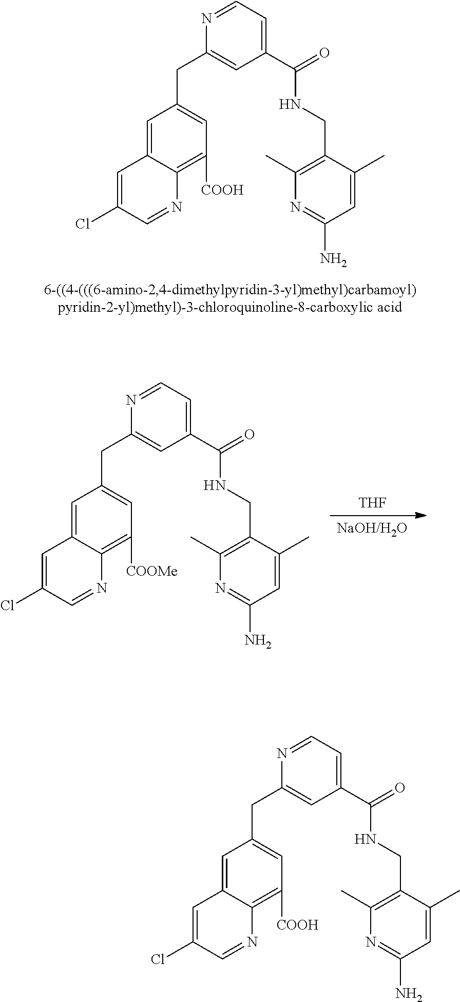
C1=C2C(=C([COOH])C=C1CC1=CC(C(=O)NCC3=C(C)N=C(N)C=C3C)=CC=N1)N=CC(Cl)=C2.[NaOH/H2O].[THF].C1=C2C(=C([COOMe])C=C1CC1=CC(C(=O)NCC3=C(C)N=C(N)C=C3C)=CC=N1)N=CC(Cl)=C2.C1=C2C(=C([COOH])C=C1CC1=CC(C(=O)NCC3=C(C)N=C(N)C=C3C)=CC=N1)N=CC(Cl)=C2
